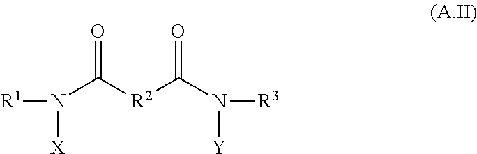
[R1]N([X])C([R2]C(N([Y])[R3])=O)=O
